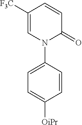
N1(C2=CC=C([OiPr])C=C2)C(=O)C=CC([F3C])=C1
